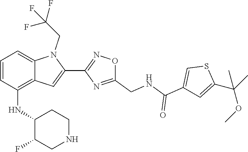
S1C(C(OC)(C)C)=CC(C(=O)NCC2=NC(C3=CC4=C(NC5C(F)CNCC5)C=CC=C4N3CC(F)(F)F)=NO2)=C1
